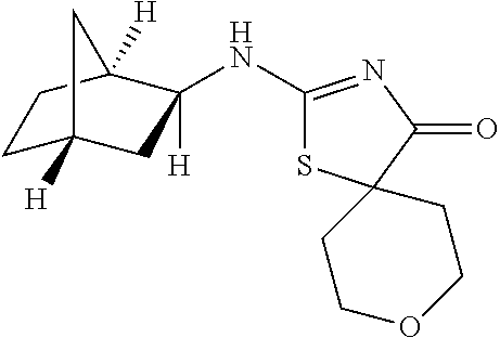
C1C2([H])CC(NC3=NC(=O)C4(S3)CCOCC4)([H])C([H])(C1)C2
